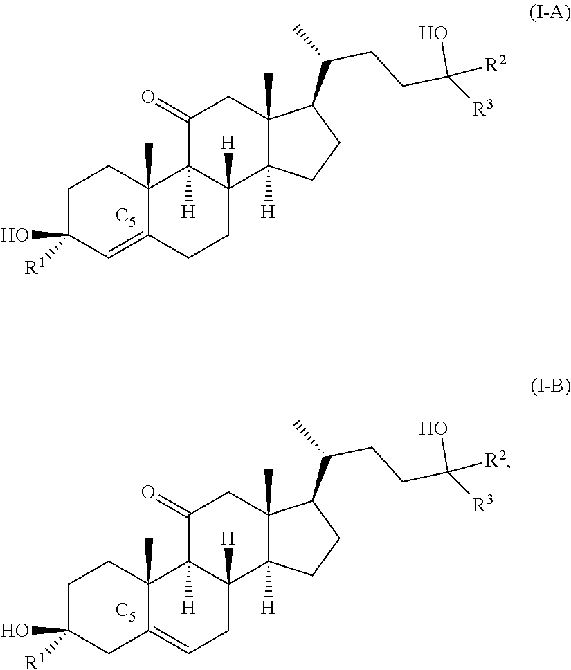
C1C(O)([R1])C=C2C(C)(C1)C1([H])C([H])(CC2)C2([H])C(C)(CC1=O)C(C(C)CCC(O)([R3])[R2])CC2.[C5].C1C(O)([R1])CC2=CCC3([H])C([H])(C2(C)C1)C(=O)CC1(C)C3([H])CCC1C(C)CCC(O)([R3])[R2].[C5]
